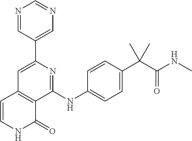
C1(C2=CN=CN=C2)=CC2=C(C(NC3=CC=C(C(C(NC)=O)(C)C)C=C3)=N1)C(=O)NC=C2
